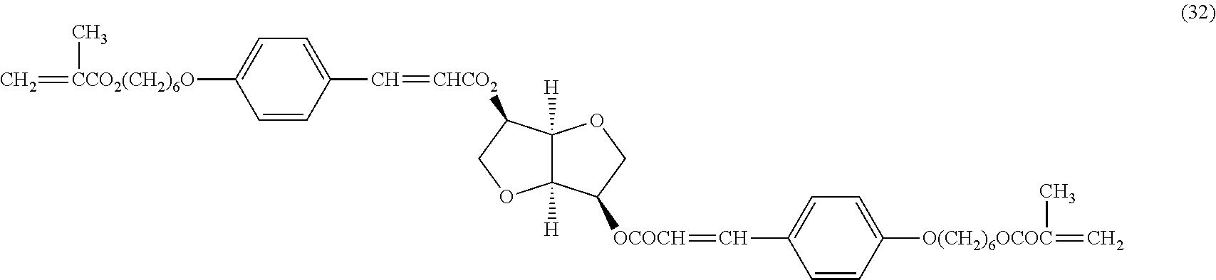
C1(C=[CHCO2]C2C3([H])C([H])(OC2)C([OCOCH]=CC2=CC=C([O(CH2)6OCOC](=C)C)C=C2)CO3)=CC=C([CCO2(CH2)6O](=C)C)C=C1
